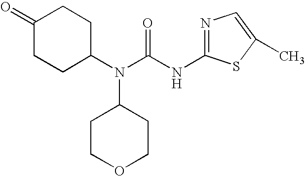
C1(=O)CCC(N(C2CCOCC2)C(=O)NC2=NC=C(C)S2)CC1
